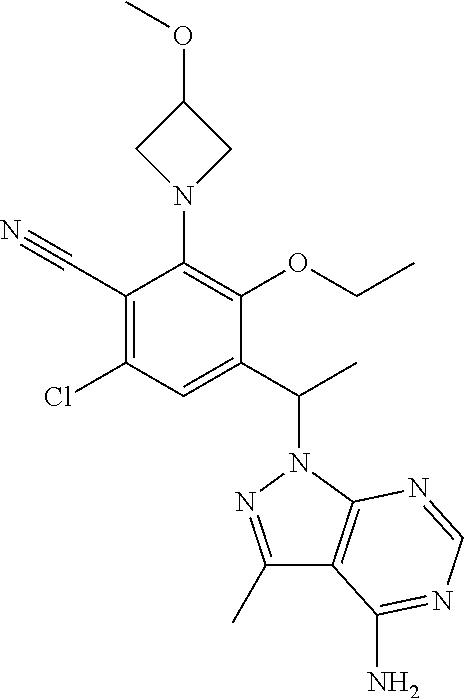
C1(C(C)N2N=C(C)C3=C2N=CN=C3N)=CC(Cl)=C(C#N)C(N2CC(OC)C2)=C1OCC
